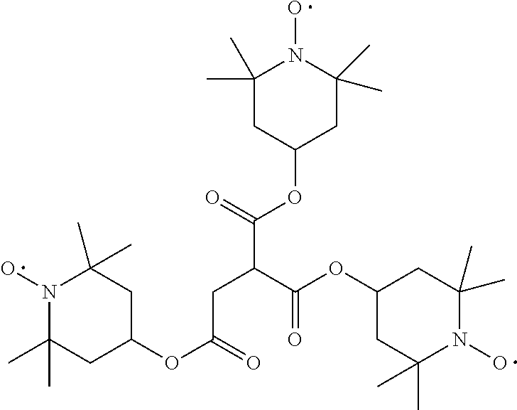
N1(O)C(C)(C)CC(OC(=O)CC(C(=O)OC2CC(C)(C)N(O)C(C)(C)C2)C(OC2CC(C)(C)N(O)C(C)(C)C2)=O)CC1(C)C
